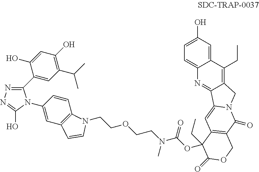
N1=C(C2=CC(C(C)C)=C(O)C=C2O)N(C2=CC3=C(C=C2)N(CCOCCN(C(OC2(CC)C4=C(C(=O)N5C(=C4)C4=NC6=CC=C(O)C=C6C(CC)=C4C5)COC2=O)=O)C)C=C3)C(O)=N1
